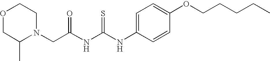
C1OCCN(CC(NC(NC2=CC=C(OCCCCC)C=C2)=S)=O)C1C
